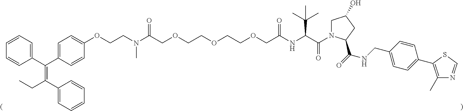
C1=CC(C(C2=CC=C(OCCN(C(COCCOCCOCC(NC(C(N3CC(O)CC3C(=O)NCC3=CC=C(C4=C(C)N=CS4)C=C3)=O)C(C)(C)C)=O)=O)C)C=C2)=C(CC)C2=CC=CC=C2)=CC=C1
